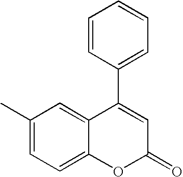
C1(C)=CC=C2C(=C1)C(C1=CC=CC=C1)=CC(=O)O2
